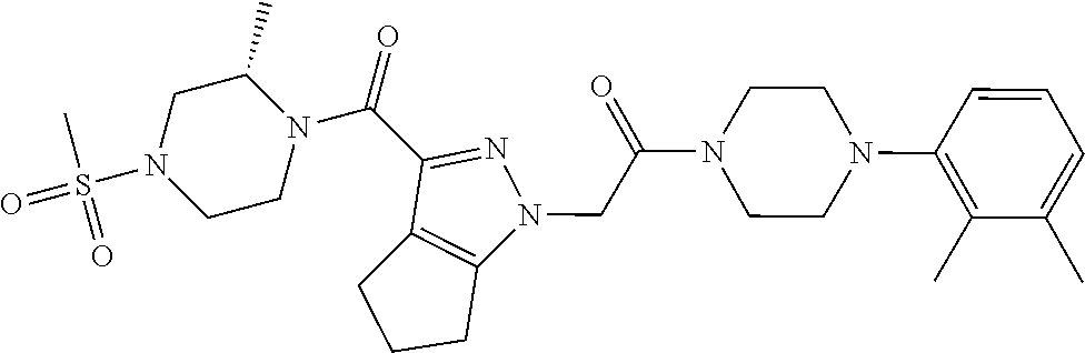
C(C(N1CCN(C2=C(C)C(C)=CC=C2)CC1)=O)N1C2=C(C(C(=O)N3C(C)CN(S(=O)(C)=O)CC3)=N1)CCC2
